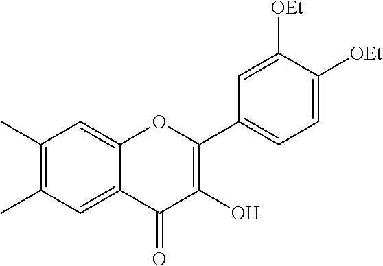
C1(C)=C(C)C=C2C(=C1)OC(C1=CC=C([OEt])C([OEt])=C1)=C(O)C2=O
